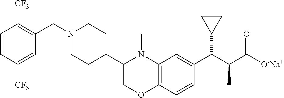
C1=CC([CF3])=CC(CN2CCC(C3N(C)C4=C(OC3)C=CC(C(C(C([O-Na+])=O)C)C3CC3)=C4)CC2)=C1[CF3]
